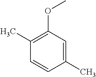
C1(C)=C(OC)C=C(C)C=C1
